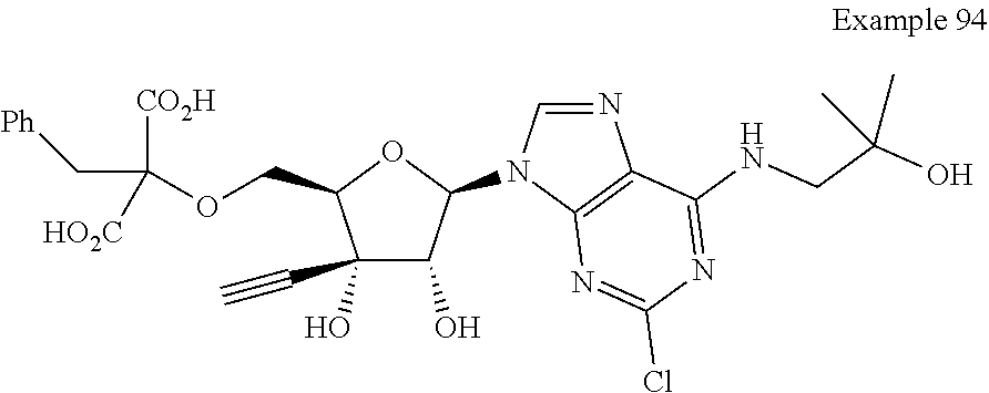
C1(O)(C#C)C(O)C(N2C3=C(N=C2)C(NCC(O)(C)C)=NC(Cl)=N3)OC1COC(C[Ph])([CO2H])[HO2C]
